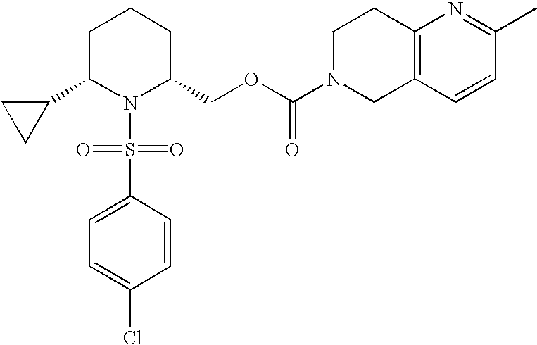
C1C(C2CC2)N(S(C2=CC=C(Cl)C=C2)(=O)=O)C(COC(N2CC3=C(CC2)N=C(C)C=C3)=O)CC1
